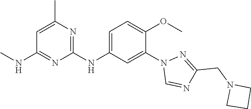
C1(NC2=CC=C(OC)C(N3C=NC(CN4CCC4)=N3)=C2)=NC(C)=CC(NC)=N1
